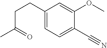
C1(CCC(=O)C)=CC=C(C#N)C(OC)=C1
